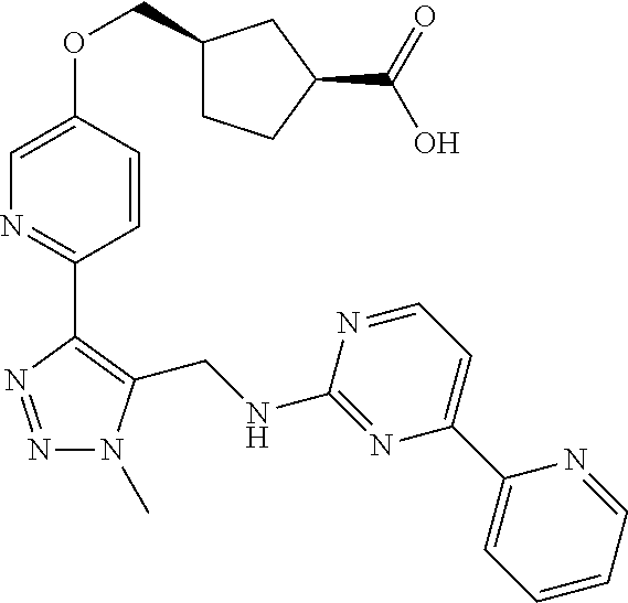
N1=NC(C2=NC=C(OCC3CCC(C(=O)O)C3)C=C2)=C(CNC2=NC(C3=CC=CC=N3)=CC=N2)N1C
